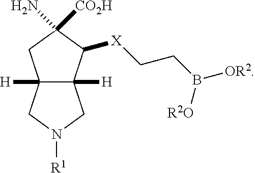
C12([H])C([H])(C([X]CCB([OR2])[R2O])C(N)([CO2H])C1)CN([R1])C2
